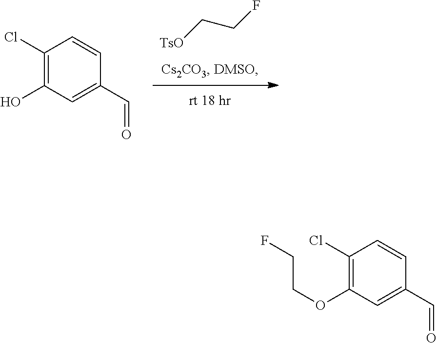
[TsO]CCF.C1(Cl)=C(O)C=C(C=O)C=C1.C1(Cl)=C(OCCF)C=C(C=O)C=C1
